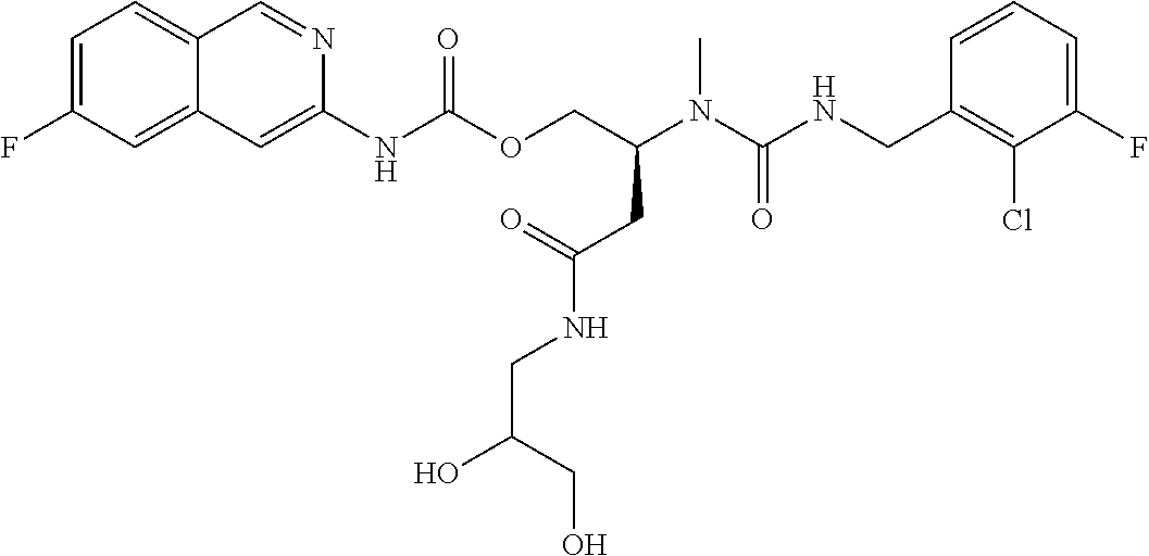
C1=CC(CNC(N(C(COC(NC2=CC3=CC(F)=CC=C3C=N2)=O)CC(=O)NCC(CO)O)C)=O)=C(Cl)C(F)=C1
